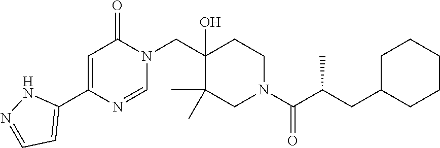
N1(CC2(O)C(C)(C)CN(C(=O)C(C)CC3CCCCC3)CC2)C(=O)C=C(C2=CC=NN2)N=C1
